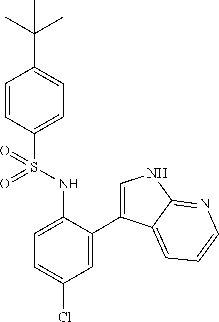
C1=CC(S(NC2=CC=C(Cl)C=C2C2=CNC3=NC=CC=C23)(=O)=O)=CC=C1C(C)(C)C
